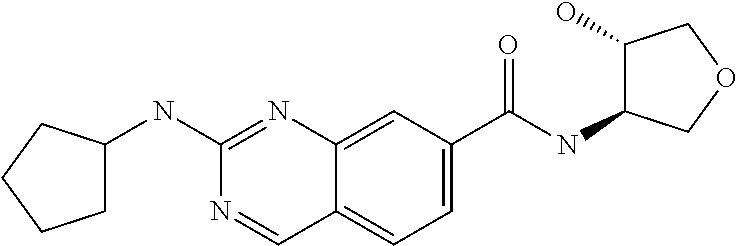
C1(NC2=NC3=CC(C(NC4C(O)COC4)=O)=CC=C3C=N2)CCCC1
